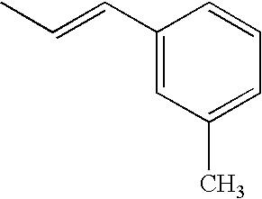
CC=CC1=CC(C)=CC=C1
